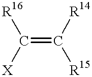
C(=C([R14])[R15])([R16])[X]
